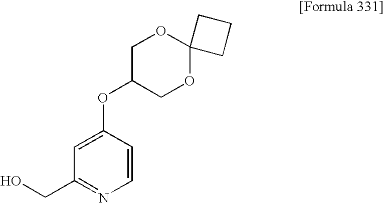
C1=C(OC2COC3(OC2)CCC3)C=CN=C1CO
